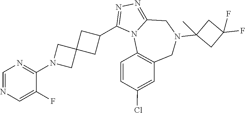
C1=NC=C(F)C(N2CC3(C2)CC(C2=NN=C4N2C2=C(CN(C5(C)CC(F)(F)C5)C4)C=C(Cl)C=C2)C3)=N1
